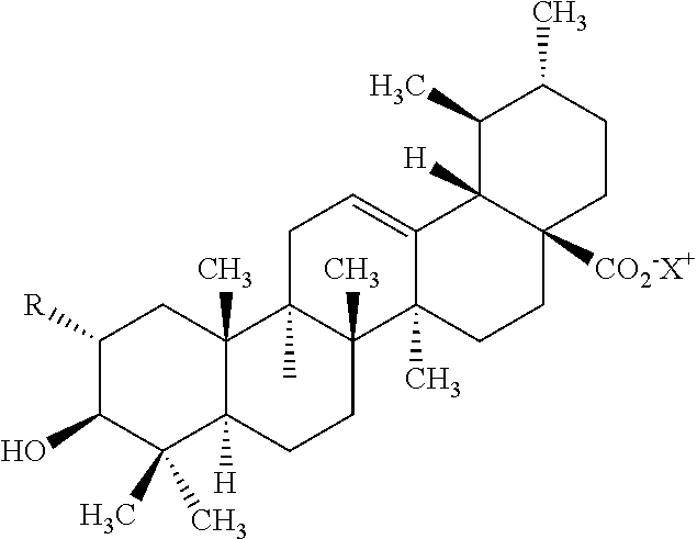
C1([R])C(O)C(C)(C)C2([H])C(C)(C1)C1(C)C(C)(CC2)C2(C)C(=CC1)C1([H])C([CO2-X+])(CC2)CCC(C)C1C
